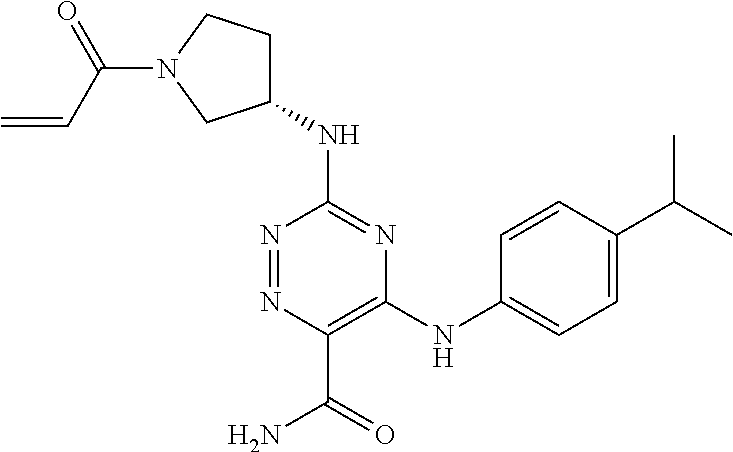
C1(NC2=NC(NC3=CC=C(C(C)C)C=C3)=C(C(=O)N)N=N2)CCN(C(C=C)=O)C1
